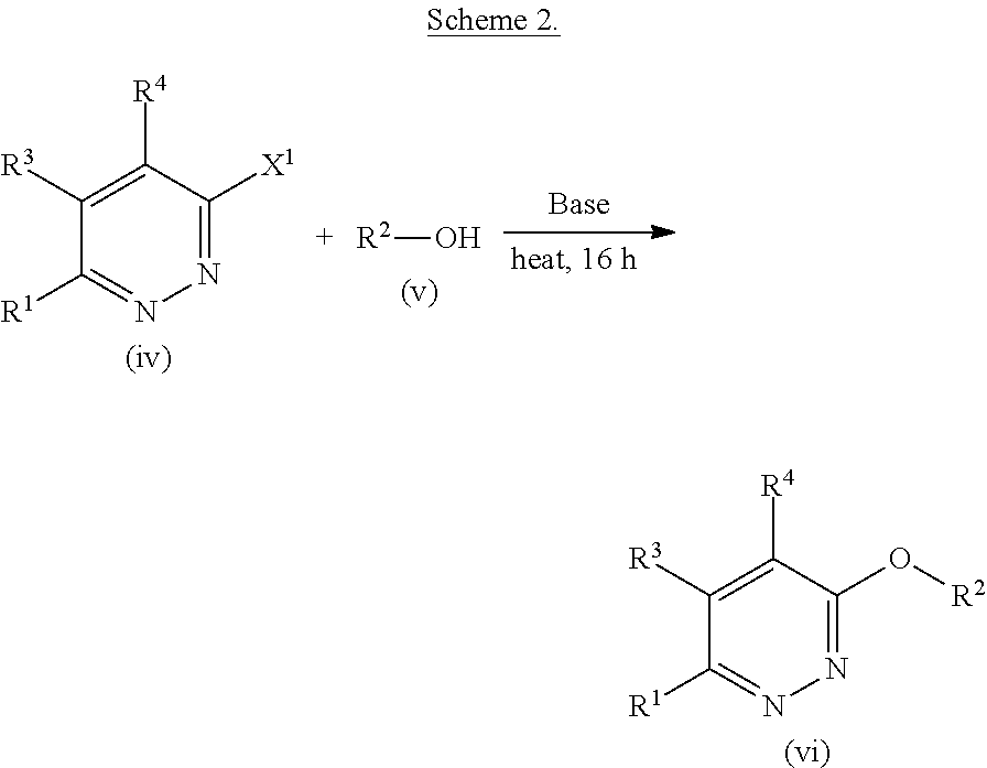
C1([R3])=C([R4])C([X1])=NN=C1[R1].[(iv)].[R2]O.C1([R3])=C([R4])C(O[R2])=NN=C1[R1].[(vi)]
